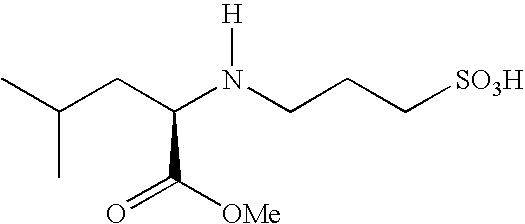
C(C(N(CCC[SO3H])[H])C([OMe])=O)C(C)C
